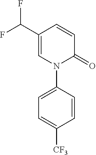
N1(C2=CC=C([CF3])C=C2)C(=O)C=CC(C(F)F)=C1
